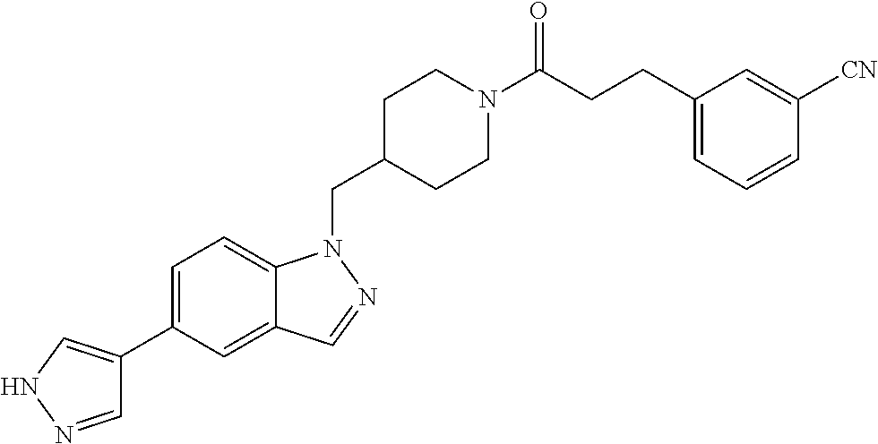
C1=NNC=C1C1=CC=C2C(=C1)C=NN2CC1CCN(C(CCC2=CC=CC([CN])=C2)=O)CC1
